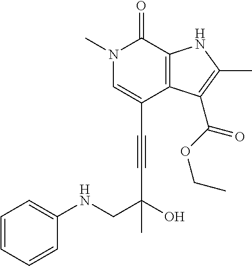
C(C1=CN(C)C(=O)C2=C1C(C(OCC)=O)=C(C)N2)#CC(O)(CNC1=CC=CC=C1)C
